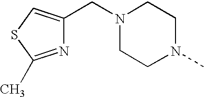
N1(CC2=CSC(C)=N2)CCN(C)CC1
